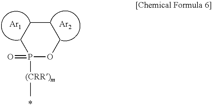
C1CCP(=O)([(CRR)m]C)OC1.[Ar1].[Ar2]
